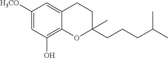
C1([H3CO])=CC(O)=C2C(=C1)CCC(CCCC(C)C)(C)O2
